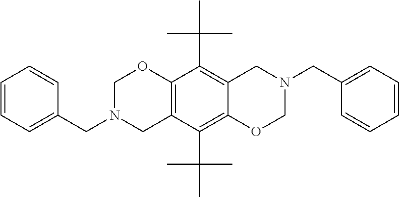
C12=C(C(C(C)(C)C)=C3C(=C1C(C)(C)C)CN(CC1=CC=CC=C1)CO3)CN(CC1=CC=CC=C1)CO2
